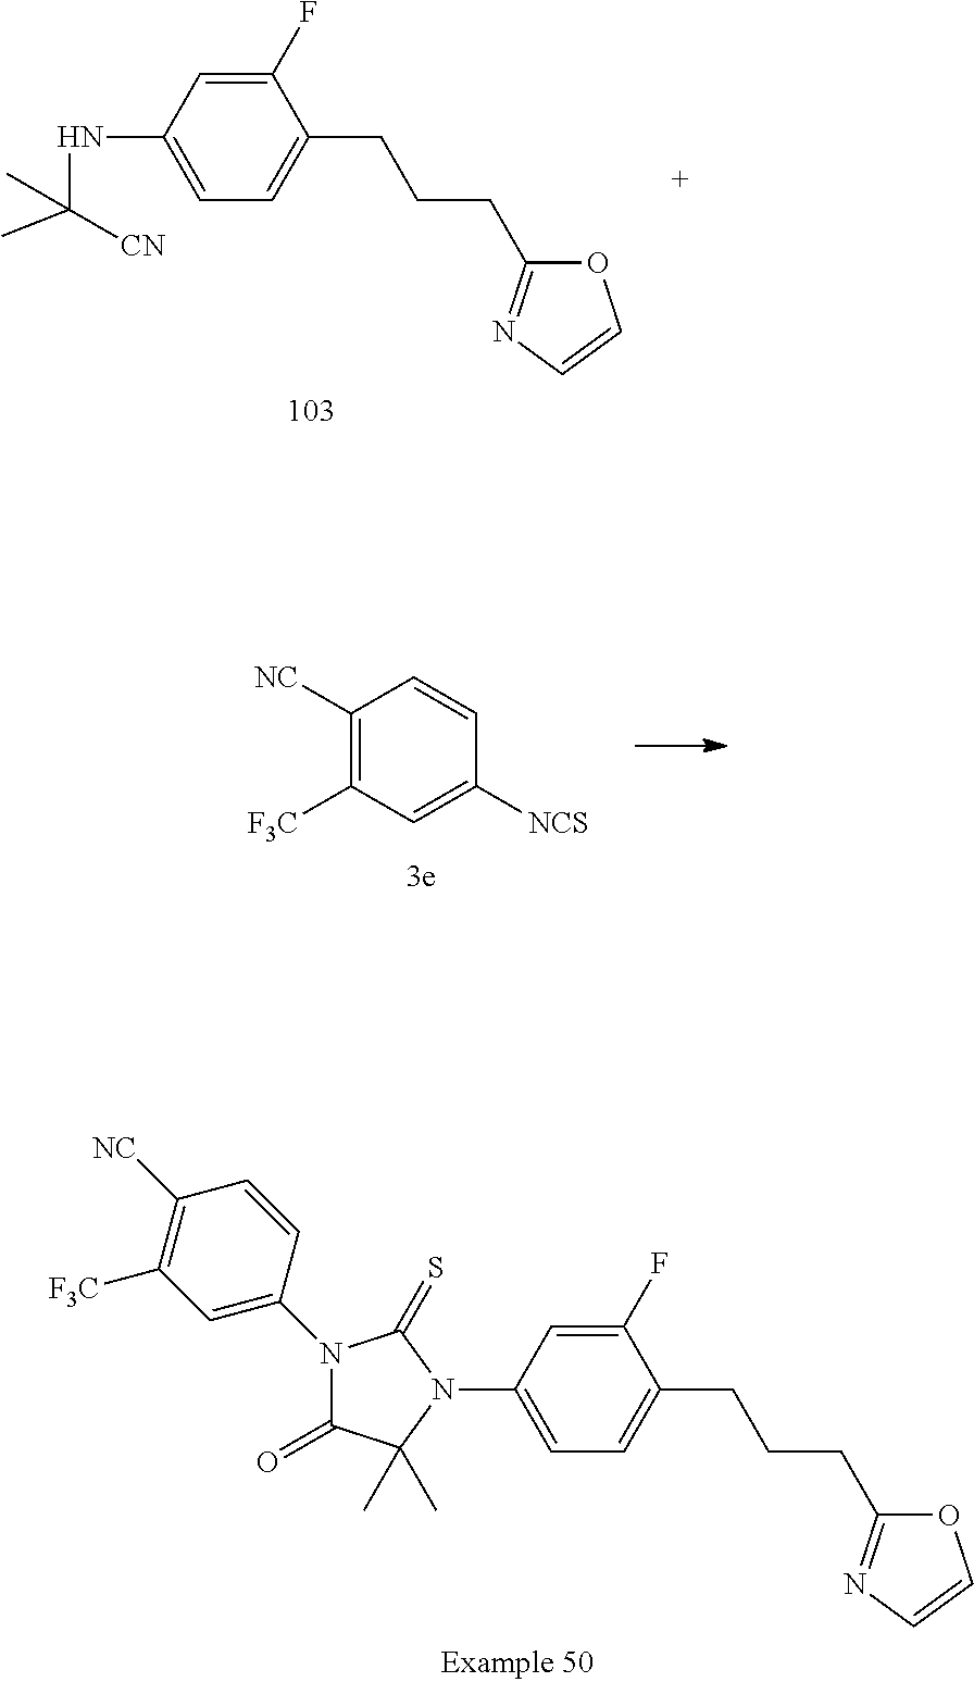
C1([NC])=C([F3C])C=C([NCS])C=C1.C1(NC([CN])(C)C)=CC=C(CCCC2=NC=CO2)C(F)=C1.C1([NC])=C([F3C])C=C(N2C(=O)C(C)(C)N(C3=CC=C(CCCC4=NC=CO4)C(F)=C3)C2=S)C=C1
